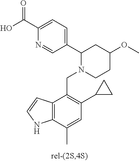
C1(C(O)=O)=CC=C(C2N(CC3=C(C4CC4)C=C(C)C4=C3C=CN4)CCC(OC)C2)C=N1
